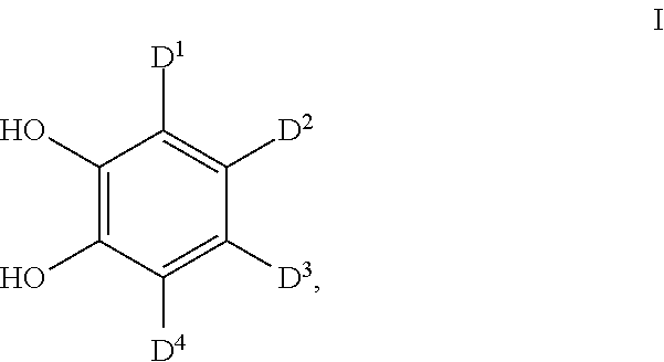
C1(O)=C(O)C([D4])=C([D3])C([D2])=C1[D1]
